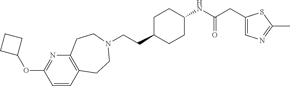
C(CC1CCC(NC(CC2=CN=C(C)S2)=O)CC1)N1CCC2=C(N=C(OC3CCC3)C=C2)CC1
